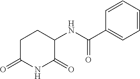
C1C(=O)NC(=O)C(NC(C2=CC=CC=C2)=O)C1
